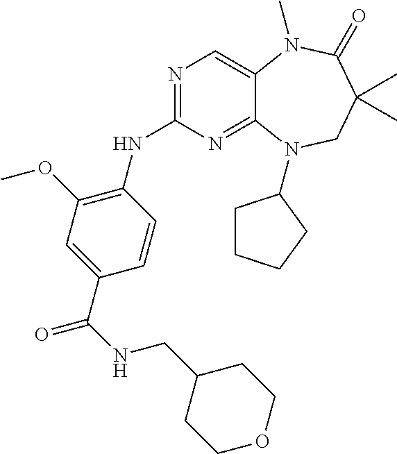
N1=C(NC2=C(OC)C=C(C(=O)NCC3CCOCC3)C=C2)N=C2C(=C1)N(C)C(=O)C(C)(C)CN2C1CCCC1
